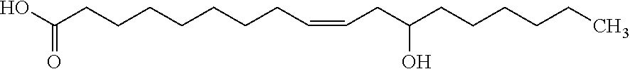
OC(=O)CCCCCCCC=CCC(O)CCCCCC
